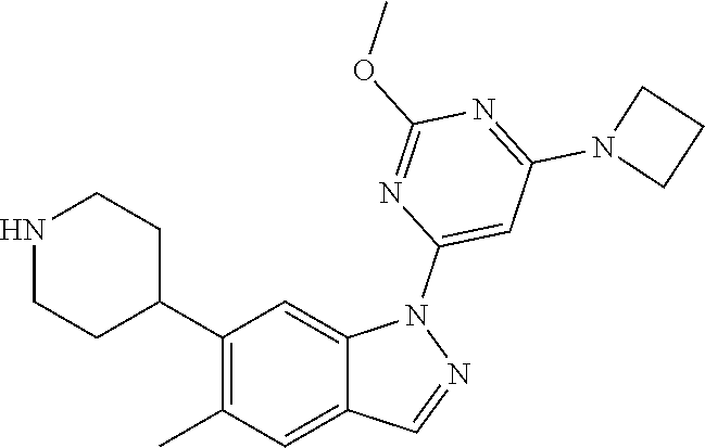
C1(C2CCNCC2)=C(C)C=C2C(=C1)N(C1=CC(N3CCC3)=NC(OC)=N1)N=C2
